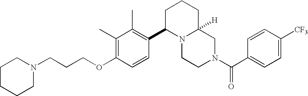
C(OC1=C(C)C(C)=C(C2N3CCN(C(C4=CC=C([CF3])C=C4)=O)CC3([H])CCC2)C=C1)CCN1CCCCC1
